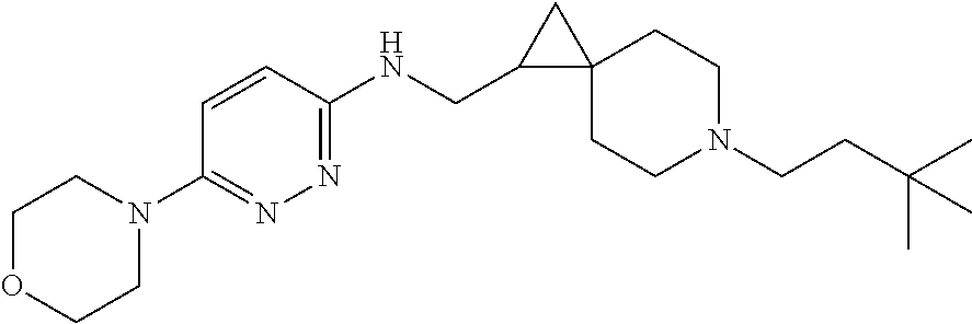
C1N(CCC(C)(C)C)CCC2(C1)C(CNC1=NN=C(N3CCOCC3)C=C1)C2
